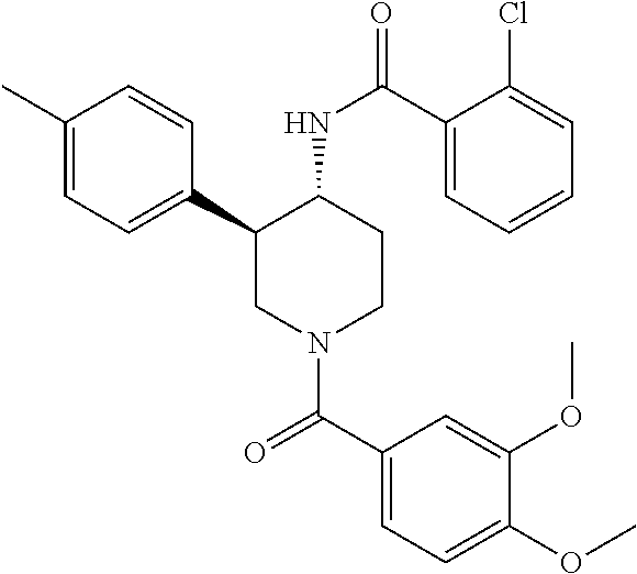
C1(C)=CC=C(C2CN(C(C3=CC=C(OC)C(OC)=C3)=O)CCC2NC(=O)C2=CC=CC=C2Cl)C=C1
